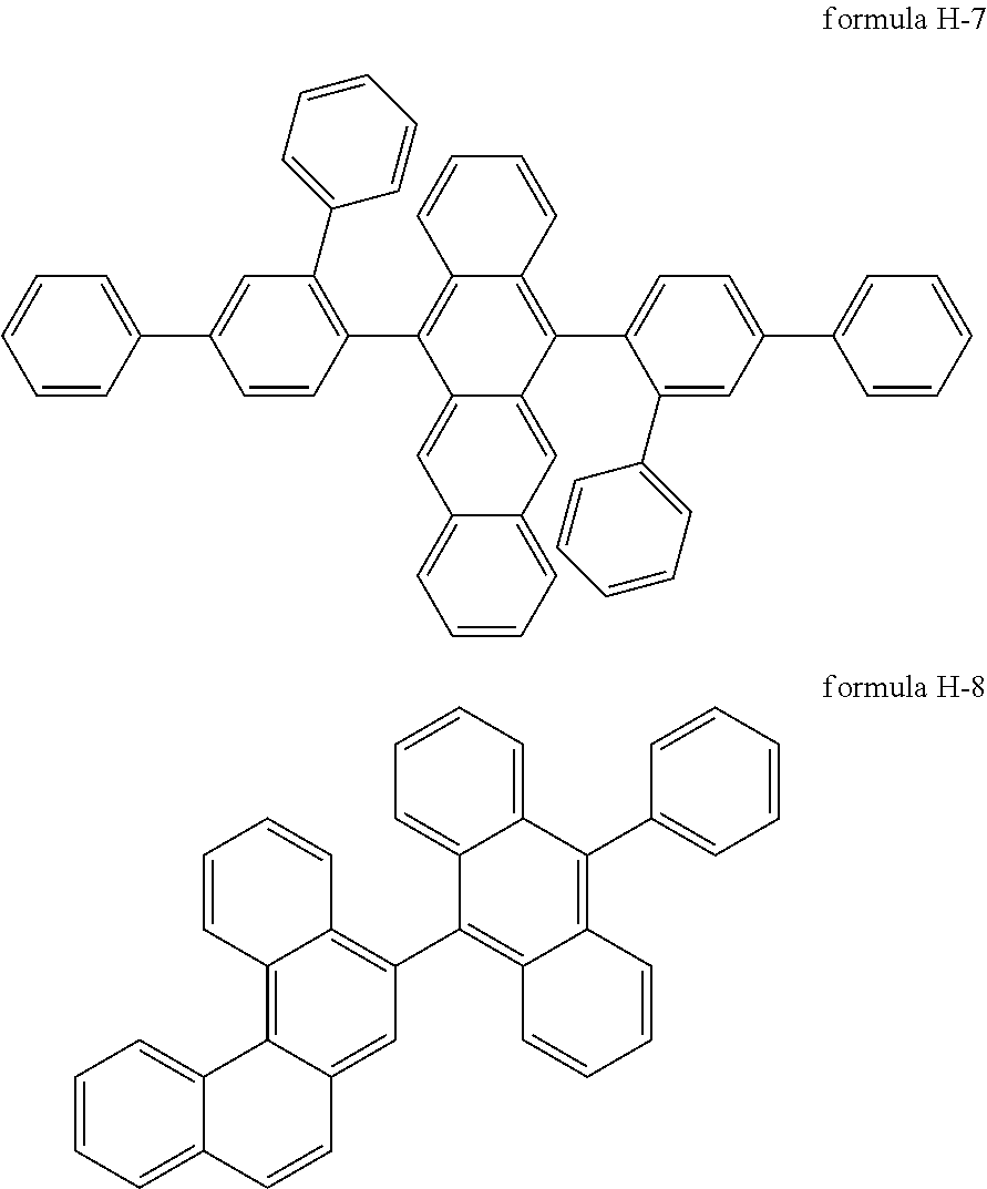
C1=CC=C2C(=C1)C=C1C(=C2)C(C2=CC=C(C3=CC=CC=C3)C=C2C2=CC=CC=C2)=C2C(=C1C1=C(C3=CC=CC=C3)C=C(C3=CC=CC=C3)C=C1)C=CC=C2.C1=CC=C2C(=C1)C1=C3C(=C(C4=C5C(=C(C6=CC=CC=C6)C6=CC=CC=C46)C=CC=C5)C=C1C=C2)C=CC=C3
